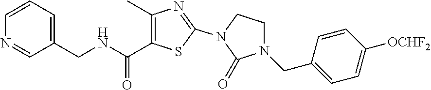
C1(C)=C(C(NCC2=CC=CN=C2)=O)SC(N2C(=O)N(CC3=CC=C([OCHF2])C=C3)CC2)=N1
